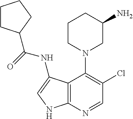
C12=C(N=CC(Cl)=C1N1CC(N)CCC1)NC=C2NC(=O)C1CCCC1
